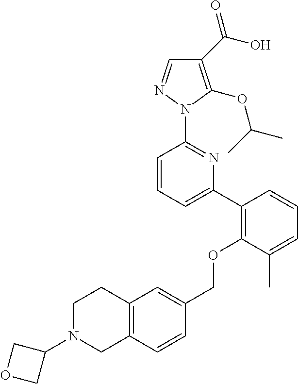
C1(C(O)=O)=C(OC(C)C)N(C2=NC(C3=C(OCC4=CC5=C(C=C4)CN(C4COC4)CC5)C(C)=CC=C3)=CC=C2)N=C1
